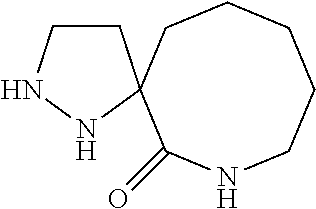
C1CCCCNC(=O)C12CCNN2
